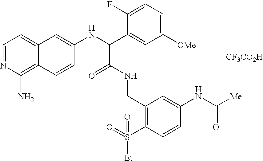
C1=NC(N)=C2C(=C1)C=C(NC(C1=CC([OMe])=CC=C1F)C(=O)NCC1=C(S(=O)([Et])=O)C=CC(NC([Me])=O)=C1)C=C2.[CF3CO2H]
